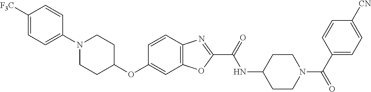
C1([F3C])=CC=C(N2CCC(OC3=CC4=C(C=C3)N=C(C(=O)NC3CCN(C(C5=CC=C([CN])C=C5)=O)CC3)O4)CC2)C=C1
